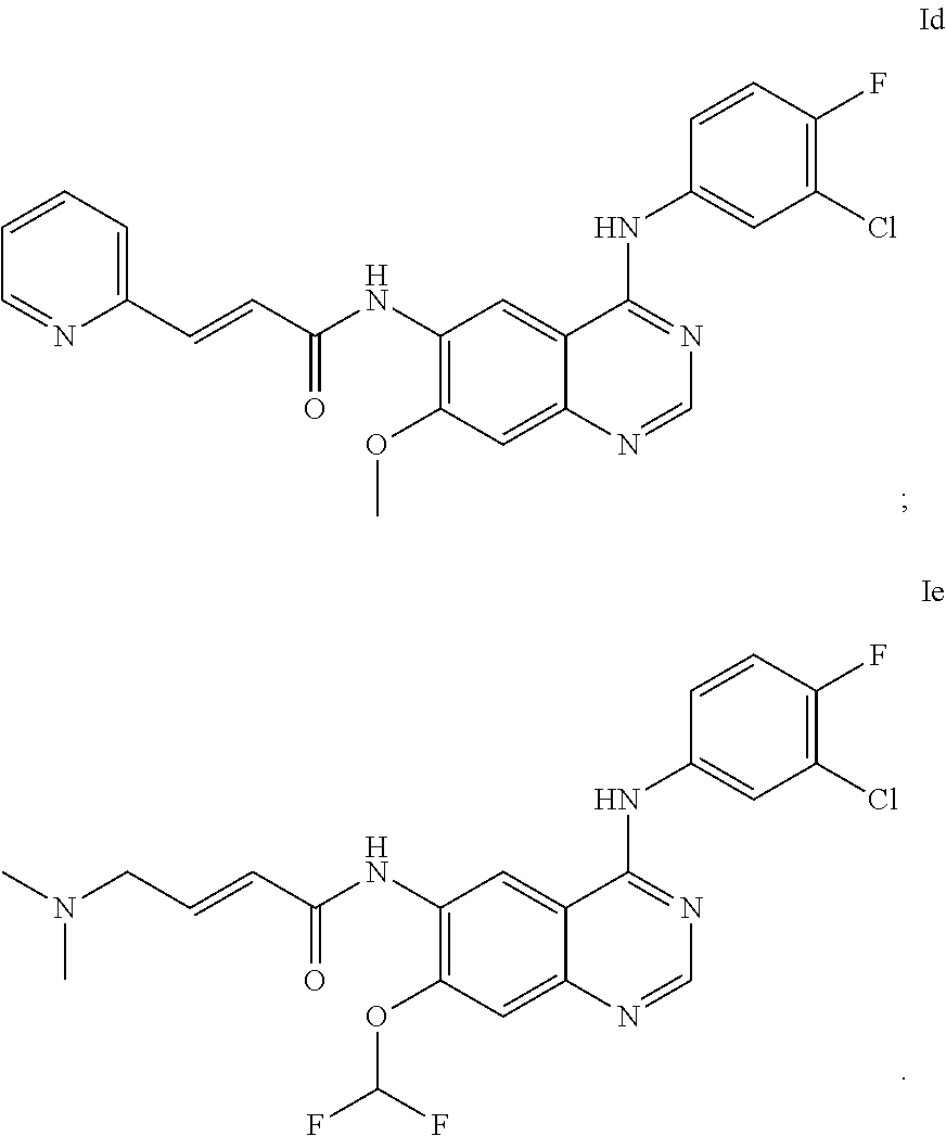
C1=NC(C=CC(NC2=C(OC)C=C3C(=C2)C(NC2=CC(Cl)=C(F)C=C2)=NC=N3)=O)=CC=C1.CN(CC=CC(NC1=C(OC(F)F)C=C2C(=C1)C(NC1=CC(Cl)=C(F)C=C1)=NC=N2)=O)C
